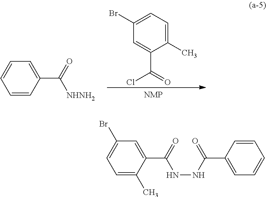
C1(Br)=CC=C(C)C(C(=O)Cl)=C1.C1=CC=CC(C(=O)[NHNH2])=C1.C1(Br)=CC=C(C)C(C(=O)NNC(C2=CC=CC=C2)=O)=C1
